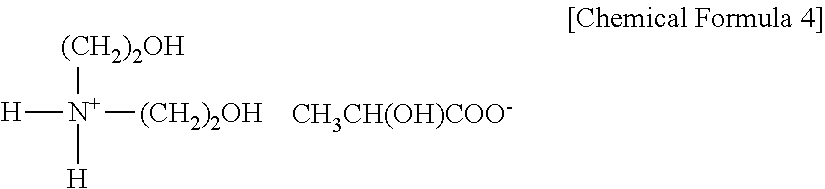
[N+]([(CH2)2OH])([H])([H])[(CH2)2OH].[CH3CH(OH)COO-]
